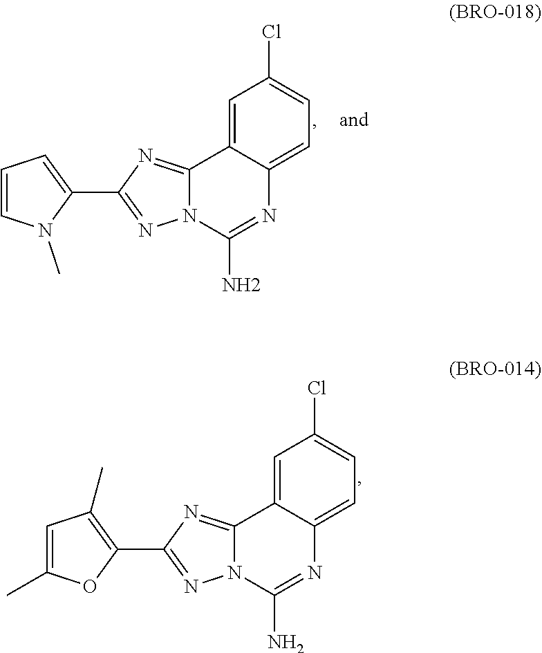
C1=CN(C)C(C2=NN3C(=N2)C2=CC(Cl)=CC=C2N=C3N)=C1.C1=C(C)OC(C2=NN3C(=N2)C2=CC(Cl)=CC=C2N=C3N)=C1C
